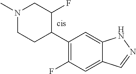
C1(C2C(F)CN(C)CC2)=C(F)C=C2C(=C1)NN=C2
